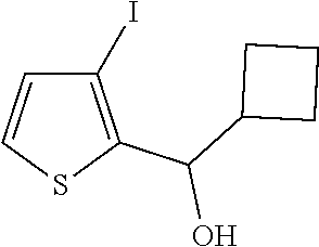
C1(I)=C(C(C2CCC2)O)SC=C1
